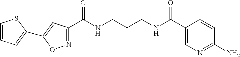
N1=C(C(NCCCNC(C2=CN=C(N)C=C2)=O)=O)C=C(C2=CC=CS2)O1
